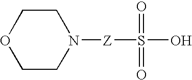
C1CN([Z]S(O)(=O)=O)CCO1
